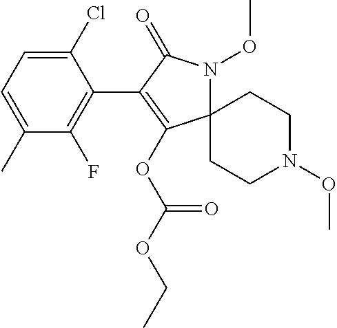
C12(N(OC)C(=O)C(C3=C(F)C(C)=CC=C3Cl)=C1OC(OCC)=O)CCN(OC)CC2
